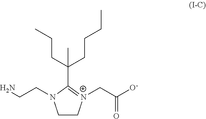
C1C[N+](CC([O-])=O)=C(C(CCC)(CCCC)C)N1CCN
